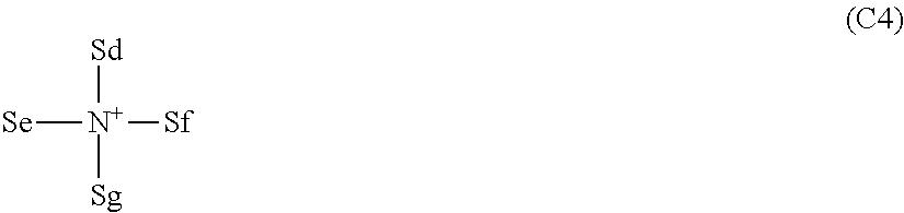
[Se][N+]([Sf])([Sd])[Sg]
